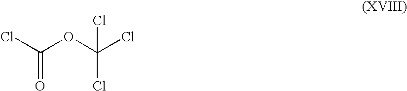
C(Cl)(OC(Cl)(Cl)Cl)=O
